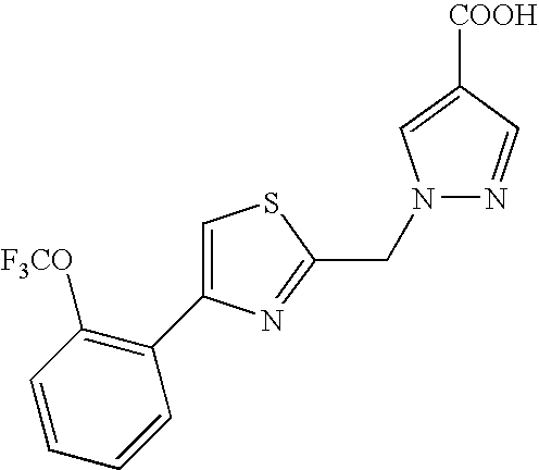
C1=C(C2=C([F3CO])C=CC=C2)N=C(CN2N=CC([COOH])=C2)S1
